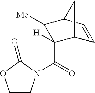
C1CN(C(=O)C2([H])C3C=CC(C2[Me])C3)C(=O)O1
